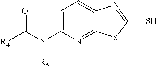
C1=C(N(C([R4])=O)[R5])N=C2C(=C1)N=C(S)S2
